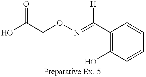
O=C(O)CON=C(C1=C(O)C=CC=C1)[H]
